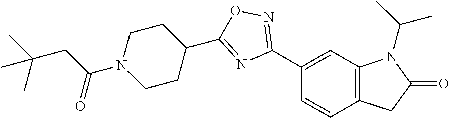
C1(C2=NOC(C3CCN(C(=O)CC(C)(C)C)CC3)=N2)=CC2=C(C=C1)CC(=O)N2C(C)C
